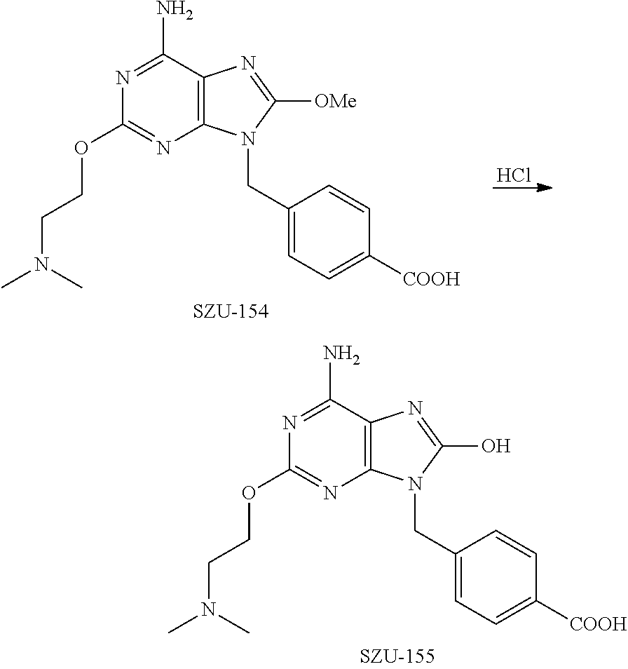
C12=C(C(N)=NC(OCCN(C)C)=N1)N=C([OMe])N2CC1=CC=C([COOH])C=C1.Cl.C12=C(C(N)=NC(OCCN(C)C)=N1)N=C(O)N2CC1=CC=C([COOH])C=C1
